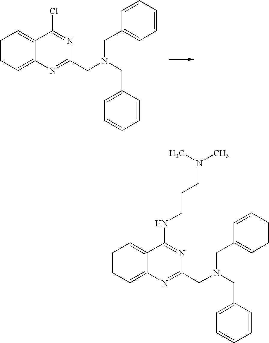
C12=CC=CC=C1C(Cl)=NC(CN(CC1=CC=CC=C1)CC1=CC=CC=C1)=N2.C12=CC=CC=C1C(NCCCN(C)C)=NC(CN(CC1=CC=CC=C1)CC1=CC=CC=C1)=N2
